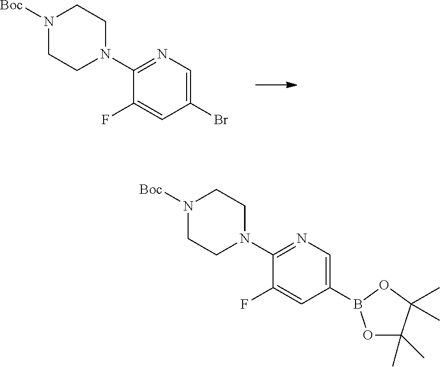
C1(N2CCN([Boc])CC2)=NC=C(Br)C=C1F.N1([Boc])CCN(C2=NC=C(B3OC(C)(C)C(C)(C)O3)C=C2F)CC1
